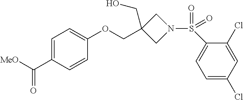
C1=C(C([MeO])=O)C=CC(OCC2(CO)CN(S(=O)(C3=CC=C(Cl)C=C3Cl)=O)C2)=C1
